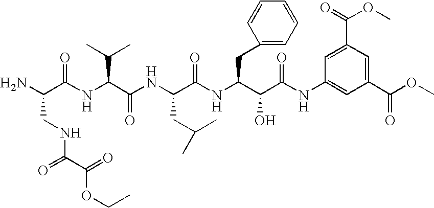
NC(C(NC(C(NC(C(NC(C(C(NC1=CC(C(OC)=O)=CC(C(OC)=O)=C1)=O)O)CC1=CC=CC=C1)=O)CC(C)C)=O)C(C)C)=O)CNC(C(=O)OCC)=O
